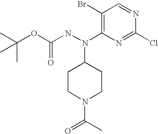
C1(Br)=C(N(NC(=O)OC(C)(C)C)C2CCN(C(=O)C)CC2)N=C(Cl)N=C1
